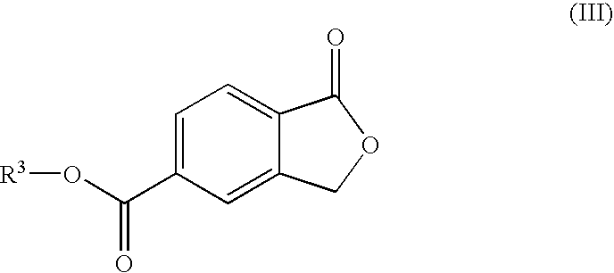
[R3]OC(C1=CC=C2C(=C1)COC2=O)=O
